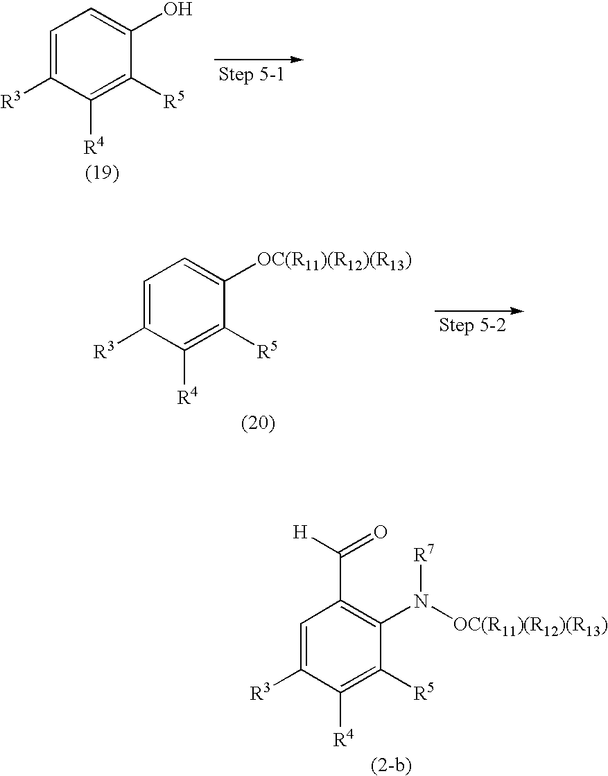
C1=C([R3])C([R4])=C([R5])C(O)=C1.C1=C([R3])C([R4])=C([R5])C([OC(R11)(R12)(R13)])=C1.C1=C([R3])C([R4])=C([R5])C(N([OC(R11)(R12)(R13)])[R7])=C1C([H])=O
